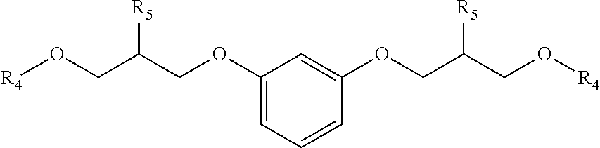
C1(OCC(CO[R4])[R5])=CC=CC(OCC(CO[R4])[R5])=C1
